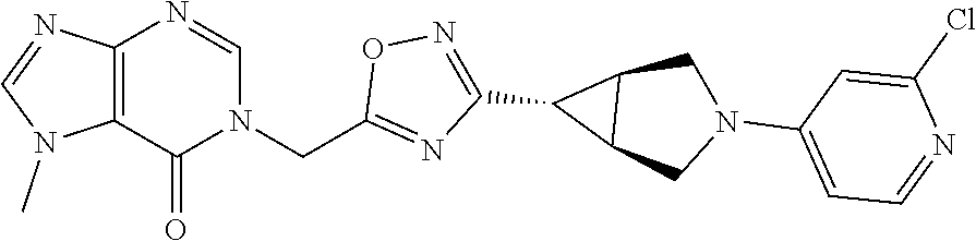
C12=C(N=CN1C)N=CN(CC1=NC(C3C4C3CN(C3=CC=NC(Cl)=C3)C4)=NO1)C2=O
